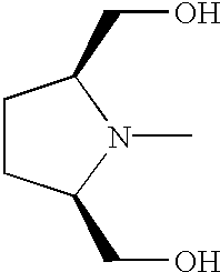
C1CC(CO)N(C)C1CO
